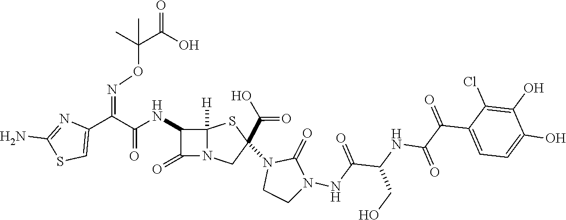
C(=O)(NC1C(=O)N2C1([H])SC(C(O)=O)(N1CCN(NC(C(NC(C(C3=CC=C(O)C(O)=C3Cl)=O)=O)CO)=O)C1=O)C2)C(C1=CSC(N)=N1)=NOC(C(O)=O)(C)C
